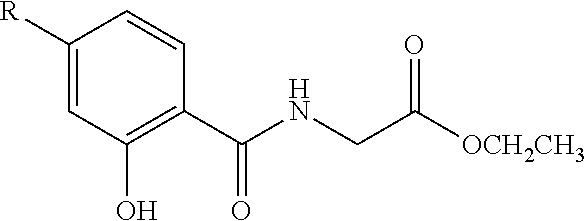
C1=C([R])C=CC(C(NCC([OCH2CH3])=O)=O)=C1O
